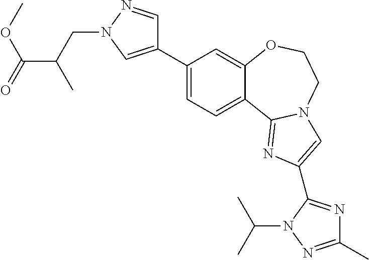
C1(C2=CN(CC(C(=O)OC)C)N=C2)=CC=C2C(=C1)OCCN1C2=NC(C2=NC(C)=NN2C(C)C)=C1
